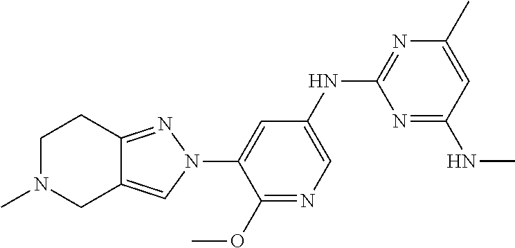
C1N(C)CC2=CN(C3=CC(NC4=NC(C)=CC(NC)=N4)=CN=C3OC)N=C2C1
